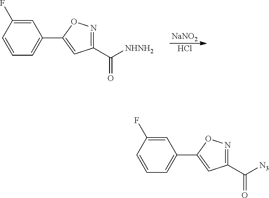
[NaNO2].Cl.C1=C(F)C=CC=C1C1=CC(C([NHNH2])=O)=NO1.C1=C(F)C=CC=C1C1=CC(C([N3])=O)=NO1
